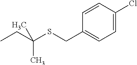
CCC(SCC1=CC=C(Cl)C=C1)(C)C
